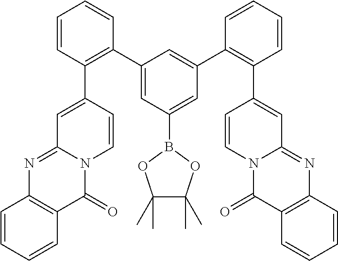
C1=CC(C2=CC3=NC4=C(C(=O)N3C=C2)C=CC=C4)=C(C2=CC(B3OC(C)(C)C(C)(C)O3)=CC(C3=C(C4=CC5=NC6=C(C(=O)N5C=C4)C=CC=C6)C=CC=C3)=C2)C=C1
